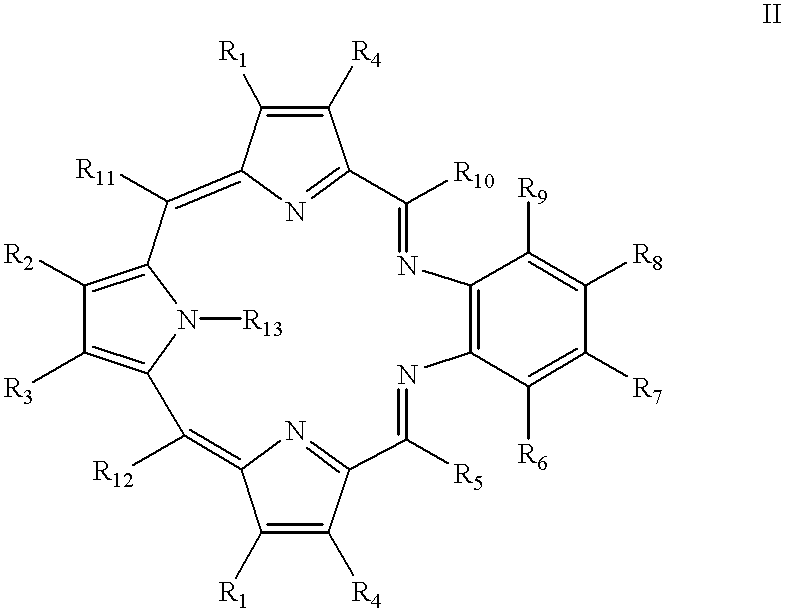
C1([R4])=C([R1])C2=C([R11])C3=C([R2])C([R3])=C(N3[R13])C([R12])=C3N=C(C([R4])=C3[R1])C([R5])=NC3=C(N=C([R10])C1=N2)C([R9])=C([R8])C([R7])=C3[R6]
